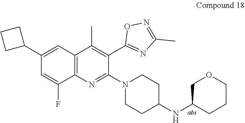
N1(C2=NC3=C(C=C(C4CCC4)C=C3F)C(C)=C2C2=NC(C)=NO2)CCC(NC2COCCC2)CC1
